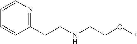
C1=CN=C(CCNCCO*)C=C1
